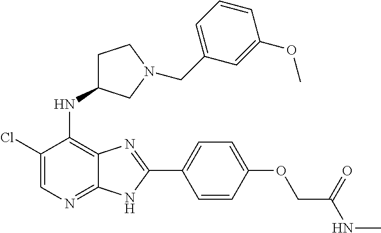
C1(Cl)=CN=C2C(=C1NC1CCN(CC3=CC=CC(OC)=C3)C1)N=C(C1=CC=C(OCC(NC)=O)C=C1)N2
